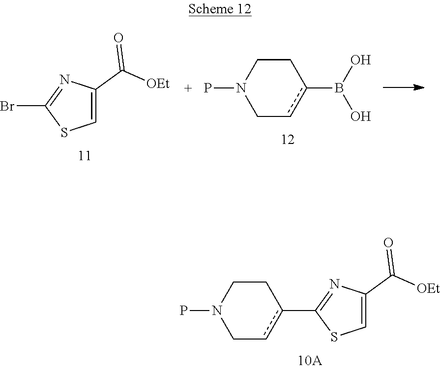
C1cc(C2=NC(C(=O)[OEt])=CS2)CCN1P.C1cc(B(O)O)CCN1P.C1(C(=O)[OEt])=CSC(Br)=N1
